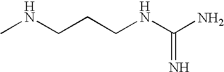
CNCCCNC(N)=N
